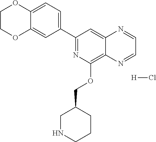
C1(C2=CC=C3C(=C2)OCCO3)=NC(OCC2CNCCC2)=C2C(=C1)N=CC=N2.[H]Cl
